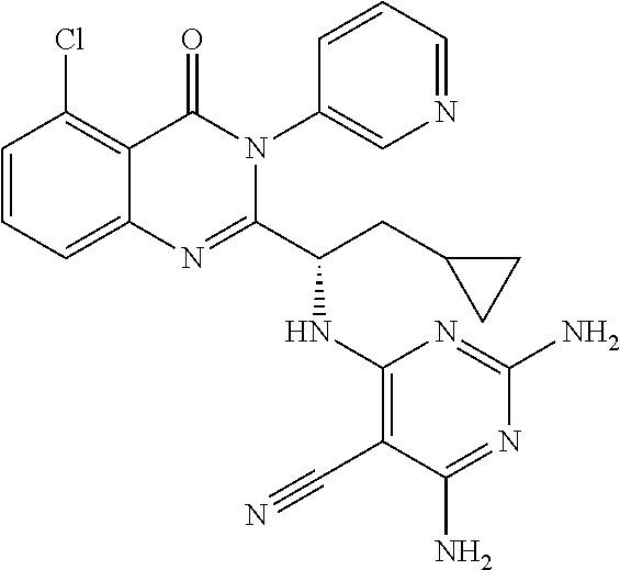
C1=CC=C2C(=C1Cl)C(=O)N(C1=CN=CC=C1)C(C(CC1CC1)NC1=C(C#N)C(N)=NC(N)=N1)=N2
